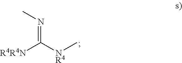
[R4R4N]C([NR4]C)=NC
